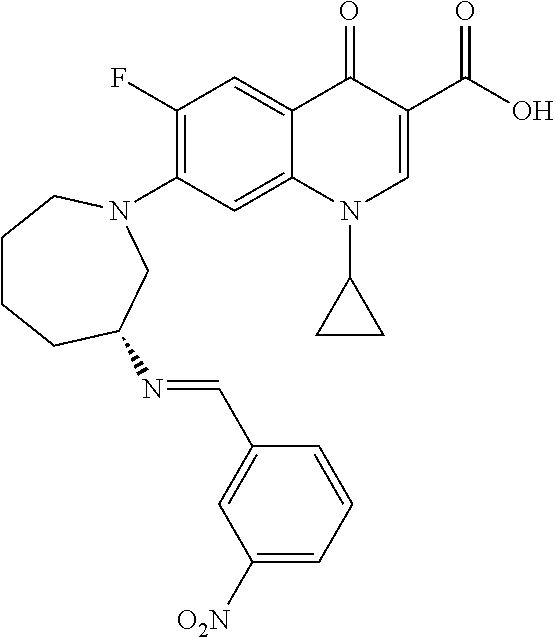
C1CCC(N=CC2=CC([O2N])=CC=C2)CN(C2=C(F)C=C3C(=C2)N(C2CC2)C=C(C(O)=O)C3=O)C1
